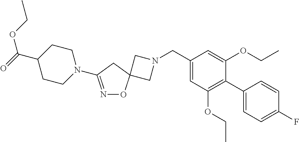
C1N(CC2=CC(OCC)=C(C3=CC=C(F)C=C3)C(OCC)=C2)CC12ON=C(N1CCC(C(=O)OCC)CC1)C2
